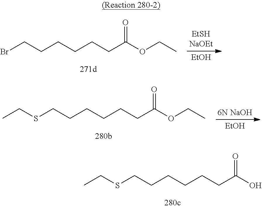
BrCCCCCCC(OCC)=O.[EtOH].S(CCCCCCC(O)=O)CC.S(CCCCCCC(OCC)=O)CC.[6N NaOH].[EtOH]
